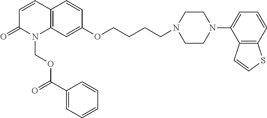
C12=C(C=C(OCCCCN3CCN(C4=CC=CC5=C4C=CS5)CC3)C=C1)N(COC(=O)C1=CC=CC=C1)C(=O)C=C2
